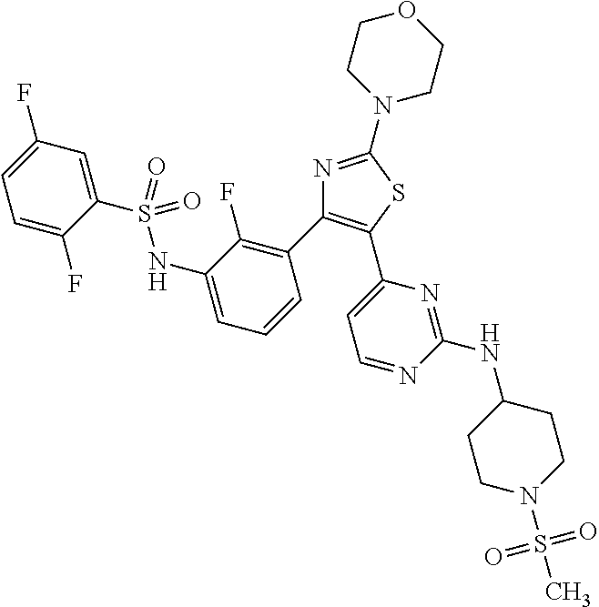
N1=C(N2CCOCC2)SC(C2=CC=NC(NC3CCN(S(C)(=O)=O)CC3)=N2)=C1C1=C(F)C(NS(=O)(C2=CC(F)=CC=C2F)=O)=CC=C1
